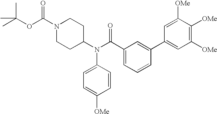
N1(C(OC(C)(C)C)=O)CCC(N(C2=CC=C([OMe])C=C2)C(C2=CC=CC(C3=CC([OMe])=C([OMe])C([OMe])=C3)=C2)=O)CC1
